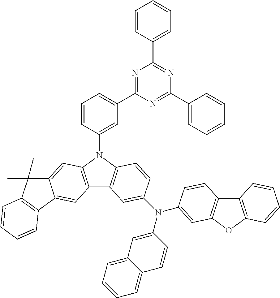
N1=C(C2=CC=CC(N3C4=C(C5=C3C=C3C(=C5)C5=C(C3(C)C)C=CC=C5)C=C(N(C3=CC5=C(C6=C(O5)C=CC=C6)C=C3)C3=CC5=CC=CC=C5C=C3)C=C4)=C2)N=C(C2=CC=CC=C2)N=C1C1=CC=CC=C1
